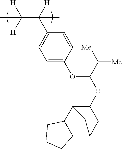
C1=C(OC(OC2C3C4C(C(C2)C3)CCC4)C([Me])[Me])C=CC(C([H])(C([H])([H])C)C)=C1
